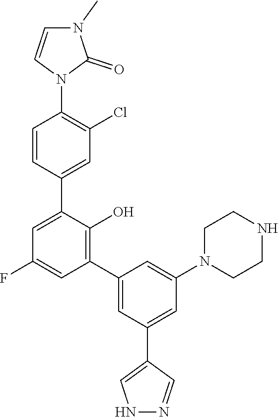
C1CN(C2=CC(C3=C(O)C(C4=CC(Cl)=C(N5C=CN(C)C5=O)C=C4)=CC(F)=C3)=CC(C3=CNN=C3)=C2)CCN1
